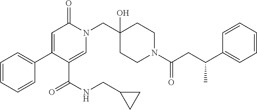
C1(C2=CC=CC=C2)=CC(=O)N(CC2(O)CCN(C(=O)CC(C3=CC=CC=C3)C)CC2)C=C1C(NCC1CC1)=O
